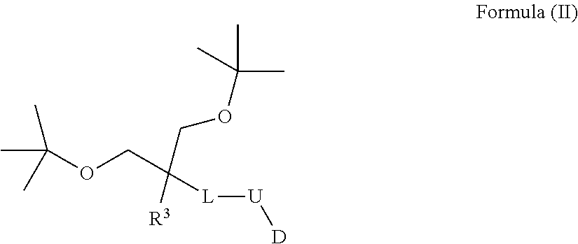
C(COC(C)(C)C)(COC(C)(C)C)([R3])[L][U][D]
